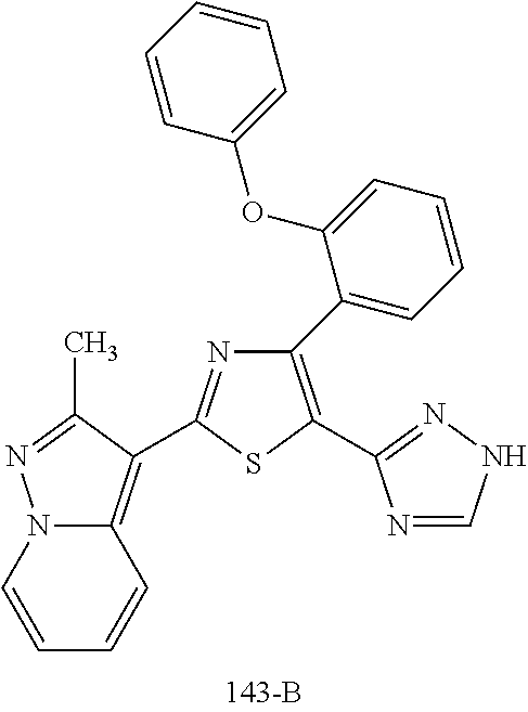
C1(C2=CC=CC=C2OC2=CC=CC=C2)=C(C2=NNC=N2)SC(C2=C3C=CC=CN3N=C2C)=N1
